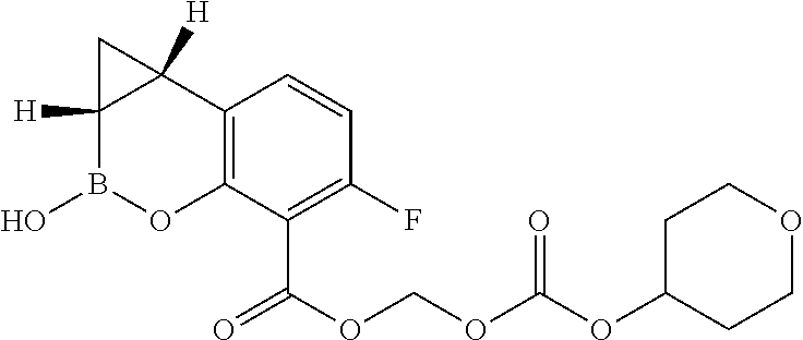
C12=C(C(C(OCOC(OC3CCOCC3)=O)=O)=C(F)C=C1)OB(O)C1([H])C2([H])C1
